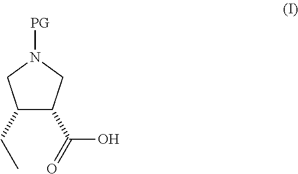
C1(CC)C(C(=O)O)CN([PG])C1
